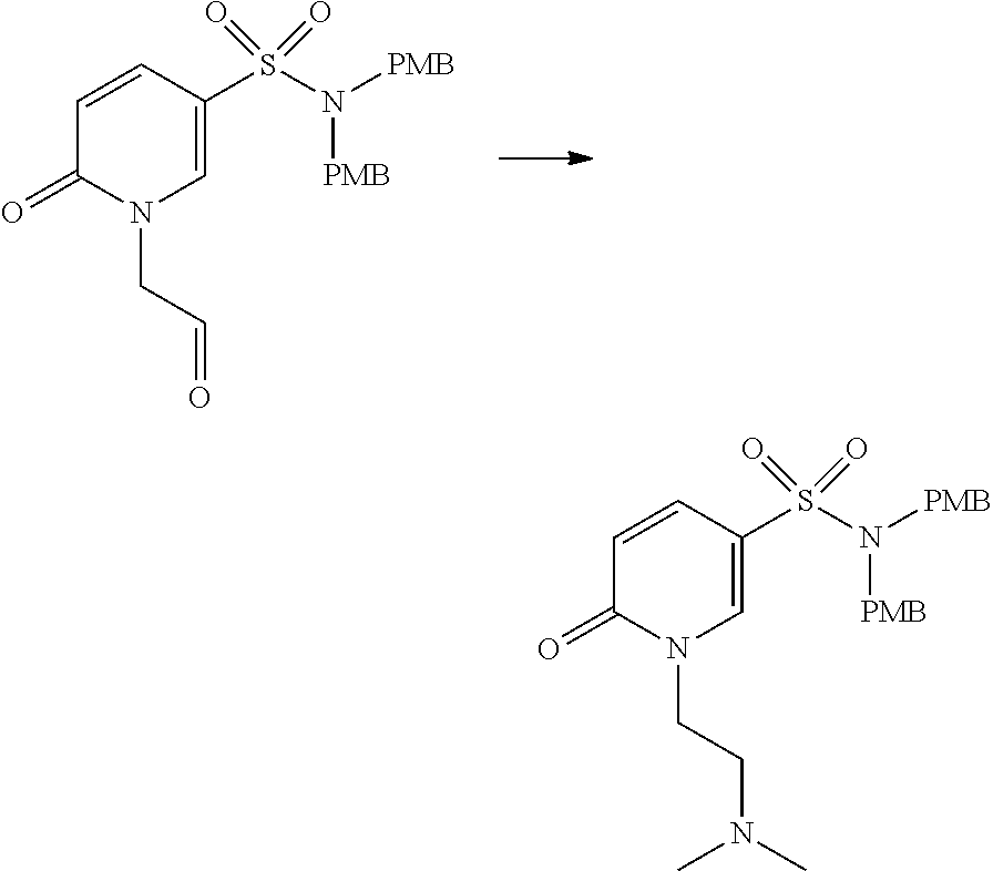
C1=CC(S(N([PMB])[PMB])(=O)=O)=CN(CC=O)C1=O.C1=CC(S(N([PMB])[PMB])(=O)=O)=CN(CCN(C)C)C1=O
